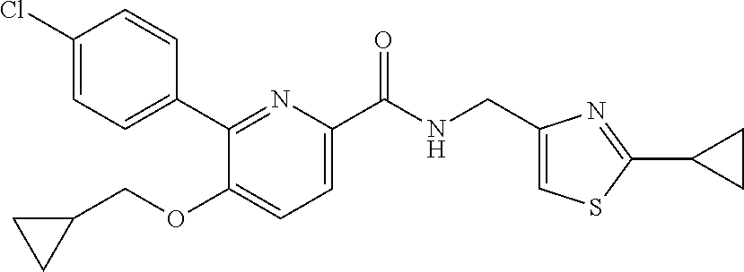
C1(C2=CC=C(Cl)C=C2)=NC(C(NCC2=CSC(C3CC3)=N2)=O)=CC=C1OCC1CC1
